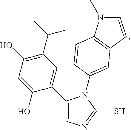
C1(C2=CN=C(S)N2C2=CC3=C(N(C)C=C3)C=C2)=CC(C(C)C)=C(O)C=C1O
